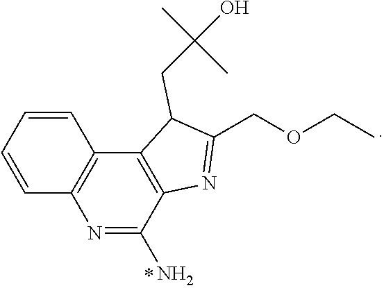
O(CC)CC1=NC2=C(C3=C(C=CC=C3)N=C2N)C1CC(O)(C)C
